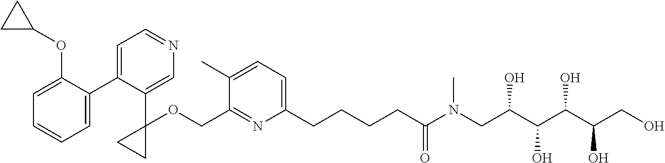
C1=C(OC2CC2)C(C2=CC=NC=C2C2(OCC3=NC(CCCCC(N(CC(C(O)C(C(CO)O)O)O)C)=O)=CC=C3C)CC2)=CC=C1
